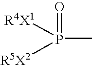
P(C)([R5X2])([R4X1])=O
